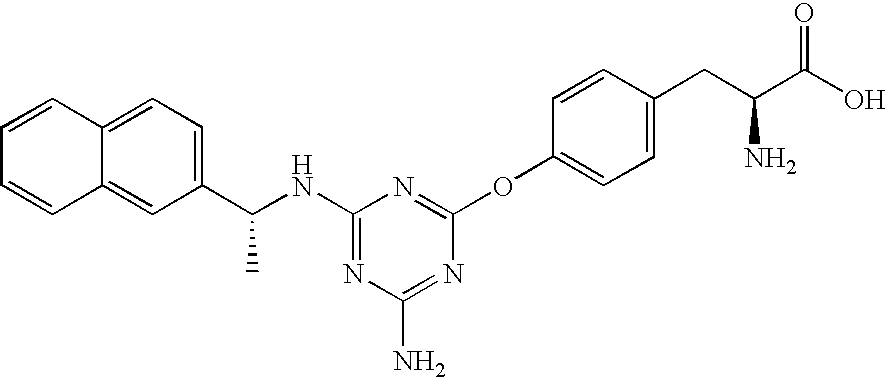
N1=C(NC(C2=CC=C3C(=C2)C=CC=C3)C)N=C(OC2=CC=C(CC(C(O)=O)N)C=C2)N=C1N
